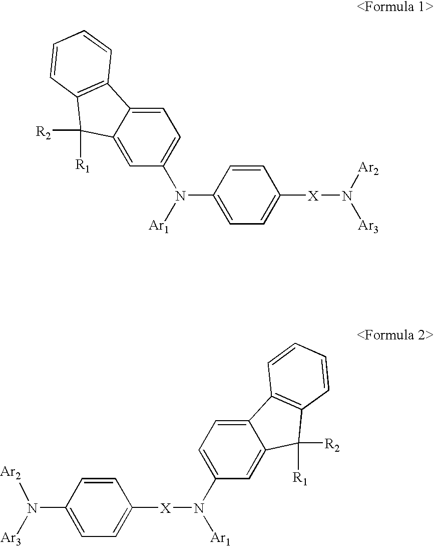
C1=CC(N([Ar1])C2=CC=C3C(=C2)C([R2])([R1])C2=C3C=CC=C2)=CC=C1[X]N([Ar2])[Ar3].C1=CC([X]N([Ar1])C2=CC=C3C(=C2)C([R2])([R1])C2=C3C=CC=C2)=CC=C1N([Ar2])[Ar3]
